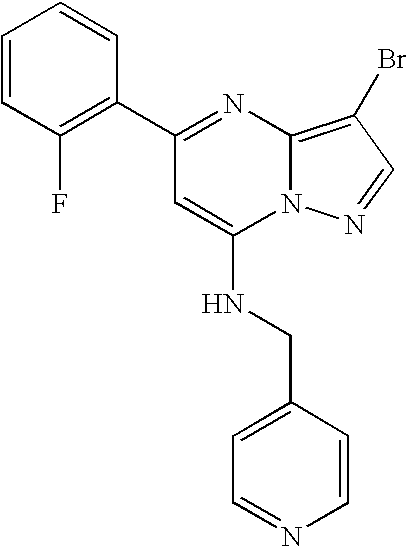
C1=CC(F)=C(C2=NC3=C(Br)C=NN3C(NCC3=CC=NC=C3)=C2)C=C1
